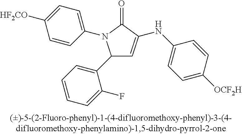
C1(C2=CC=CC=C2F)C=C(NC2=CC=C([OCF2H])C=C2)C(=O)N1C1=CC=C([OCF2H])C=C1
